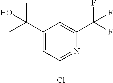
C1(C(C)(C)O)=CC(Cl)=NC(C(F)(F)F)=C1
